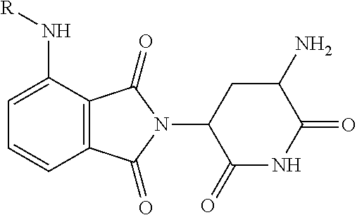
C1=CC2=C(C(N[R])=C1)C(=O)N(C1C(=O)NC(=O)C(N)C1)C2=O
